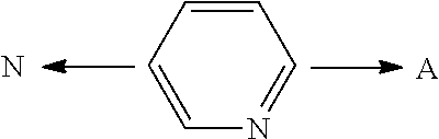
C1=CN=CC=C1.[A].N
